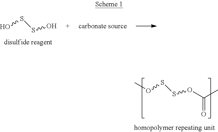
O(SSOC(C)=O)C.OSSO
